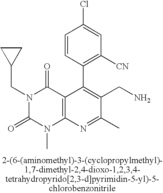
C1=CC(C2=C(CN)C(C)=NC3=C2C(=O)N(CC2CC2)C(=O)N3C)=C([CN])C=C1Cl
